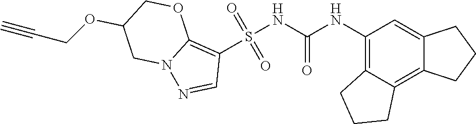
S(NC(NC1=C2C(=C3C(=C1)CCC3)CCC2)=O)(C1=C2N(N=C1)CC(OCC#C)CO2)(=O)=O
